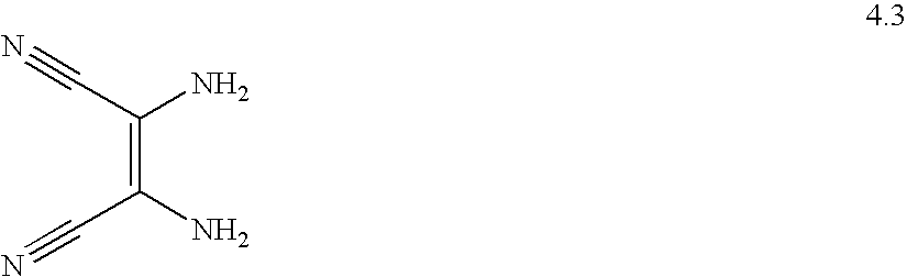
NC(=C(N)C#N)C#N
